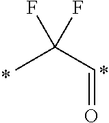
FC(F)(C)C=O
